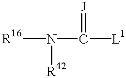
[R16]N([R42])C([L1])=[J]
